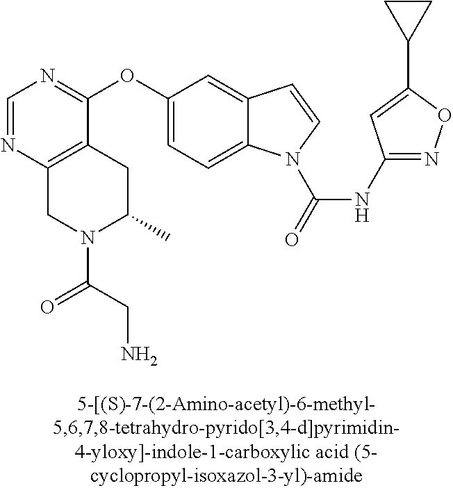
C1(OC2=CC=C3C(=C2)C=CN3C(=O)NC2=NOC(C3CC3)=C2)=NC=NC2=C1CC(C)N(C(CN)=O)C2
